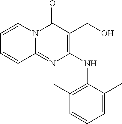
C1=CC=C(C)C(NC2=C(CO)C(=O)N3C(=N2)C=CC=C3)=C1C
